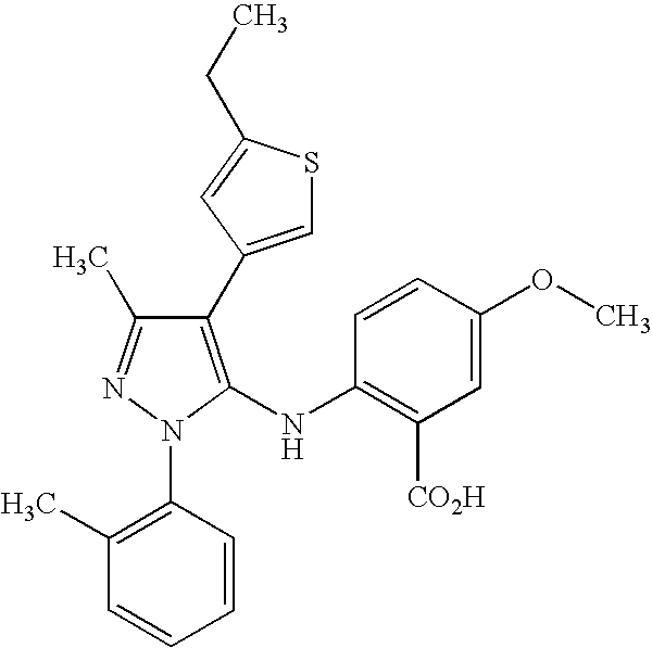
C1(C2=CSC(CC)=C2)=C(NC2=C([CO2H])C=C(OC)C=C2)N(C2=C(C)C=CC=C2)N=C1C
